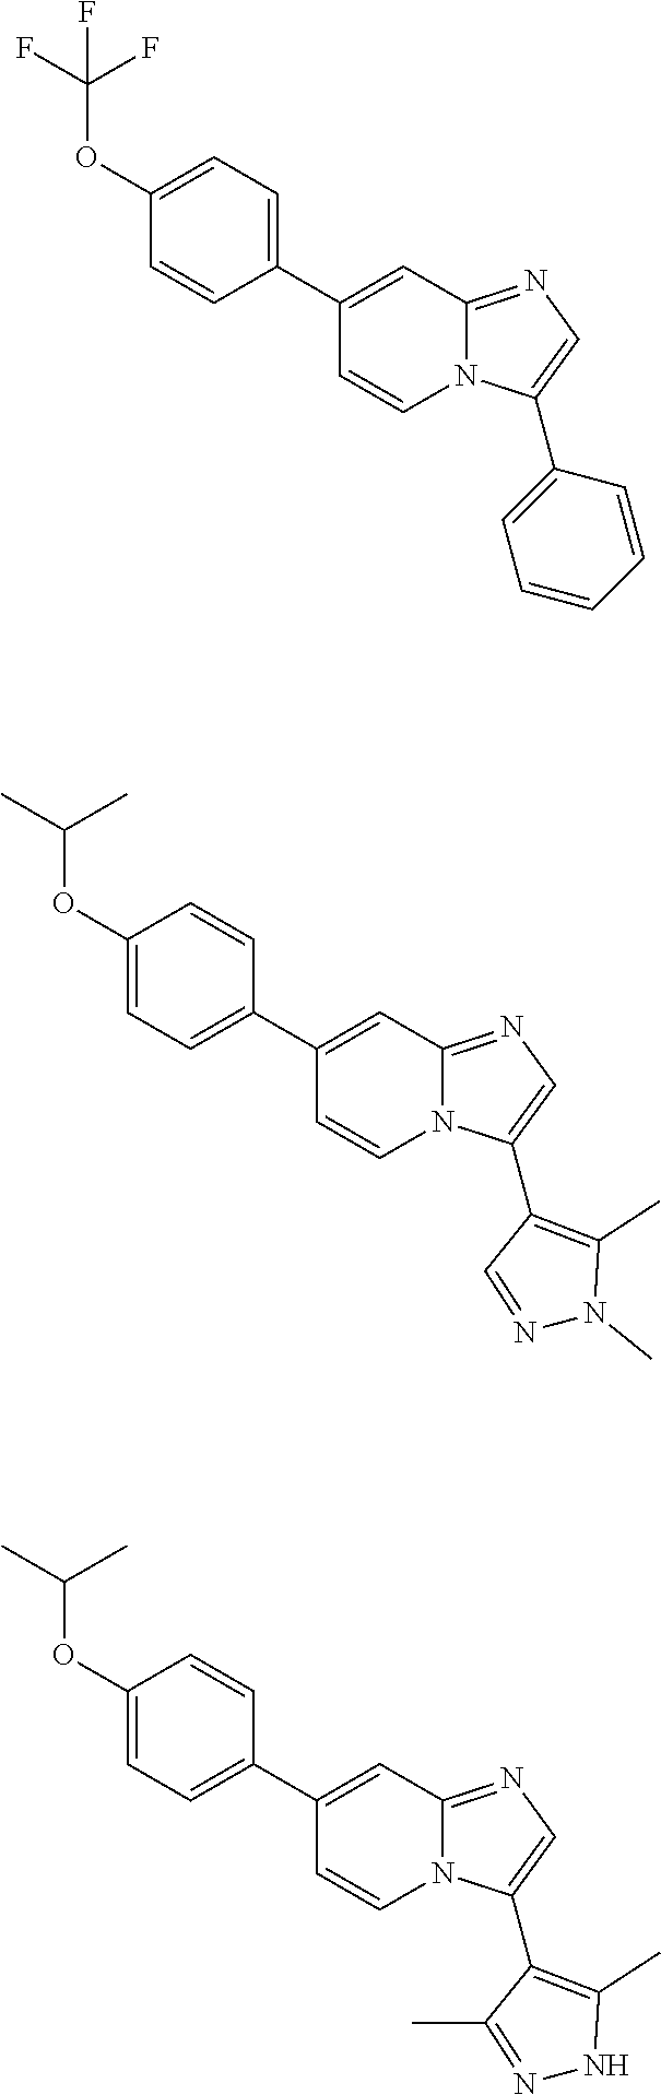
C1(OC(F)(F)F)=CC=C(C2=CC3=NC=C(C4=CC=CC=C4)N3C=C2)C=C1.C1(OC(C)C)=CC=C(C2=CC3=NC=C(C4=C(C)N(C)N=C4)N3C=C2)C=C1.C1(OC(C)C)=CC=C(C2=CC3=NC=C(C4=C(C)NN=C4C)N3C=C2)C=C1
